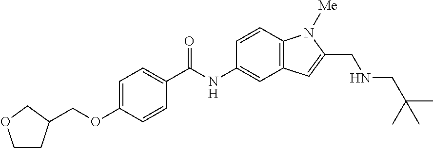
C1=C(OCC2CCOC2)C=CC(C(NC2=CC3=C(C=C2)N([Me])C(CNCC(C)(C)C)=C3)=O)=C1
